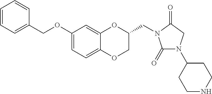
C1(OCC2=CC=CC=C2)=CC=C2C(=C1)OC(CN1C(=O)N(C3CCNCC3)CC1=O)CO2
